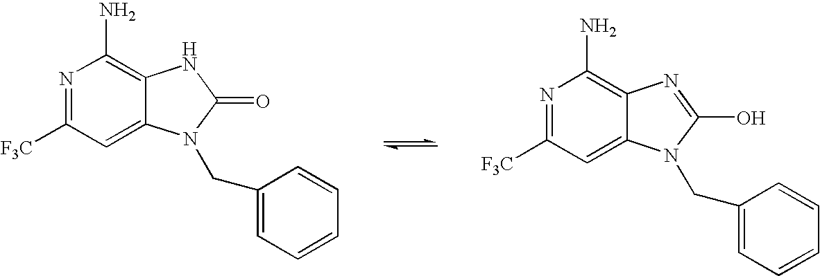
N1=C([F3C])C=C2C(=C1N)NC(=O)N2CC1=CC=CC=C1.N1=C([F3C])C=C2C(=C1N)N=C(O)N2CC1=CC=CC=C1
